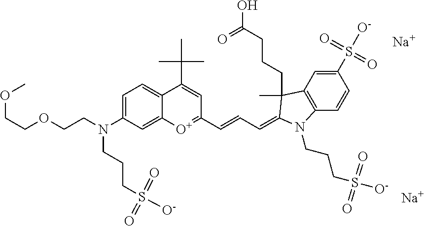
[Na].[O+]1=C(C=CC=C2C(C)(CCCC(O)=O)C3=C(C=CC(S(=O)([O-])=O)=C3)N2CCCS([O-])(=O)=O)C=C(C(C)(C)C)C2=CC=C(N(CCOCCOC)CCCS(=O)(=O)[O-])C=C12.[Na]
